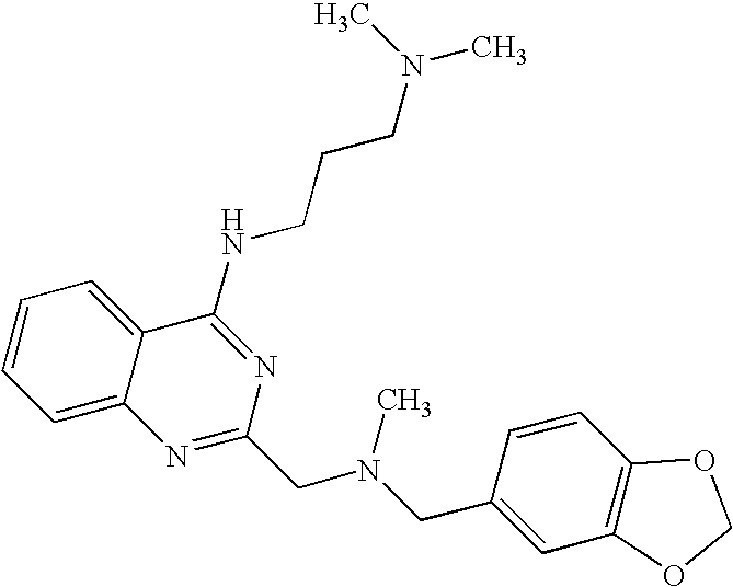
C1=C2C(=CC=C1)C(NCCCN(C)C)=NC(CN(CC1=CC3=C(C=C1)OCO3)C)=N2
